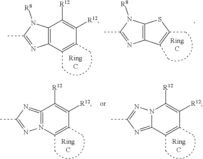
C12=C(C(C)=C(C)C([R12])=C1[R12])N=C(C)N2[R8].C12=C(N([R8])C(C)=N1)SC(C)=C2C.C12=N(C(C)=C(C)C([R12])=C1[R12])N=C(C)N=2.N12C(=NC(C)=N1)C(C)=C(C)C([R12])=C2[R12]
